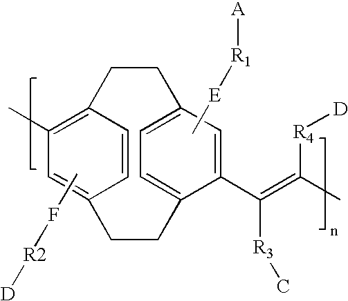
CF[R2][D].C1(C)=C2C=CC(=C1)CCC1=CC=C(CC2)C=C1C(=C(C)[R4][D])[R3]C.C[E][R1][A]
